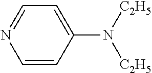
C1=CC(N([C2H5])[C2H5])=CC=N1
